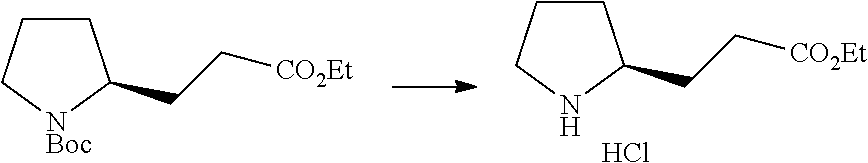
C1CCNC1CC[CO2Et].Cl.C1CC[NBoc]C1CC[CO2Et]
